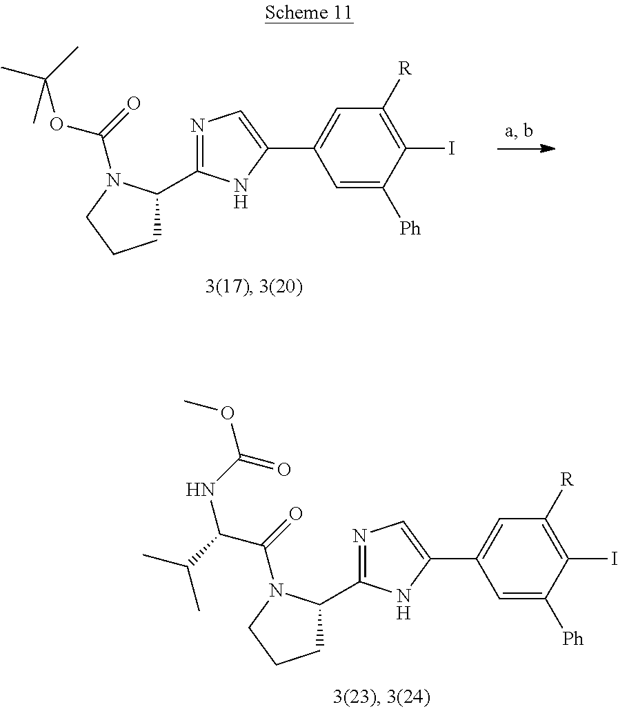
C1=C([Ph])C(I)=C([R])C=C1C1=CN=C(C2CCCN2C(=O)OC(C)(C)C)N1.C1=C([Ph])C(I)=C([R])C=C1C1=CN=C(C2CCCN2C(=O)C(NC(OC)=O)C(C)C)N1
